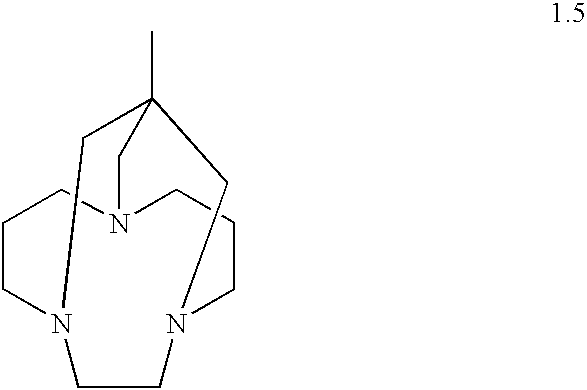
C1CN2CCN3CCCN(C1)CC(C)(C2)C3
